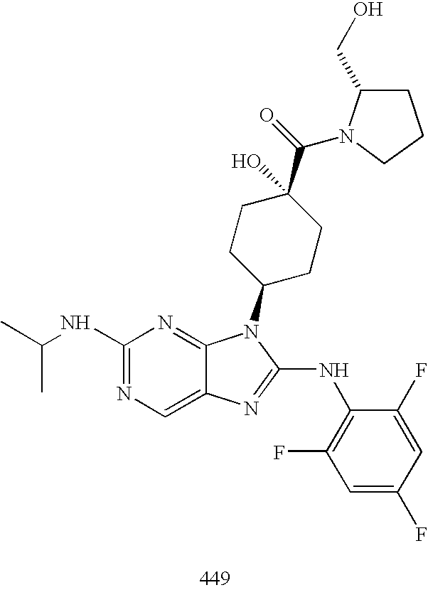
C1(NC(C)C)=NC=C2C(=N1)N(C1CCC(O)(C(=O)N3C(CO)CCC3)CC1)C(NC1=C(F)C=C(F)C=C1F)=N2
